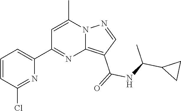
C12=C(C(=O)NC(C3CC3)C)C=NN1C(C)=CC(C1=CC=CC(Cl)=N1)=N2
